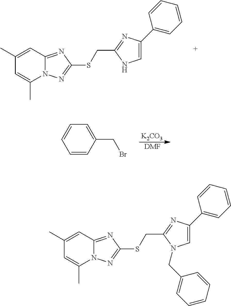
C1(C)=CC2=NC(SCC3=NC(C4=CC=CC=C4)=CN3)=NN2C(C)=C1.C1=CC(CBr)=CC=C1.[K2CO3].[DMF].C1(C)=CC2=NC(SCC3=NC(C4=CC=CC=C4)=CN3CC3=CC=CC=C3)=NN2C(C)=C1
